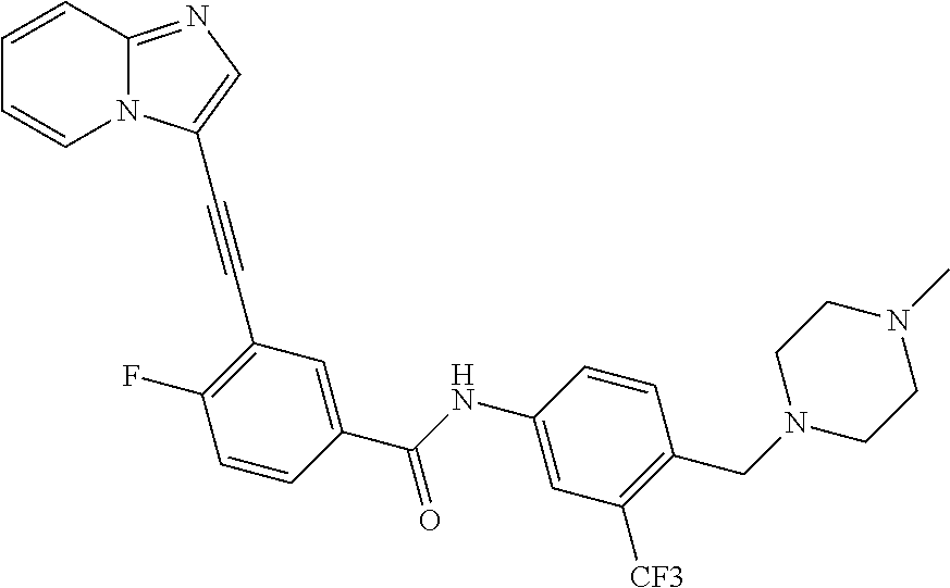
C1=CC2=NC=C(C#CC3=C(F)C=CC(C(NC4=CC([CF3])=C(CN5CCN(C)CC5)C=C4)=O)=C3)N2C=C1
